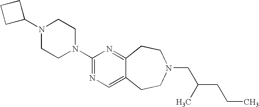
C1C(N2CCN(C3=NC=C4C(=N3)CCN(CC(CCC)C)CC4)CC2)CC1
